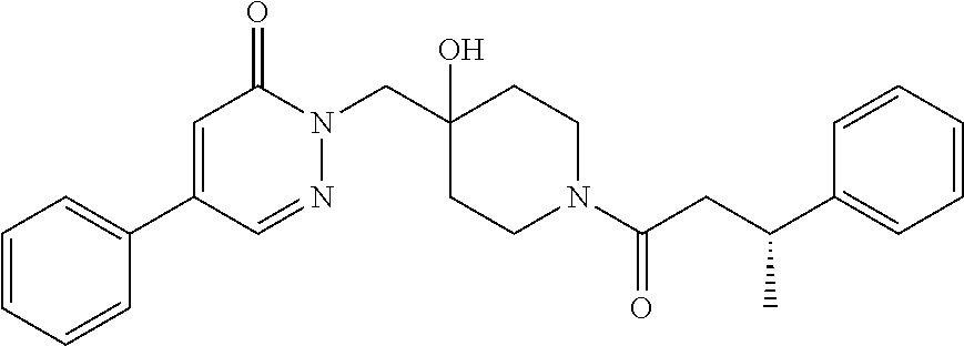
N1(CC2(O)CCN(C(=O)CC(C3=CC=CC=C3)C)CC2)C(=O)C=C(C2=CC=CC=C2)C=N1
